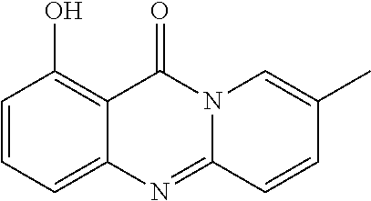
C1=CC=C2C(=C1O)C(=O)N1C(=N2)C=CC(C)=C1
